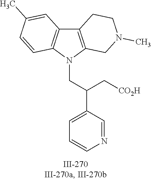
N1(CC(C2=CC=CN=C2)C[CO2H])C2=C(C3=C1C=CC(C)=C3)CCN(C)C2
